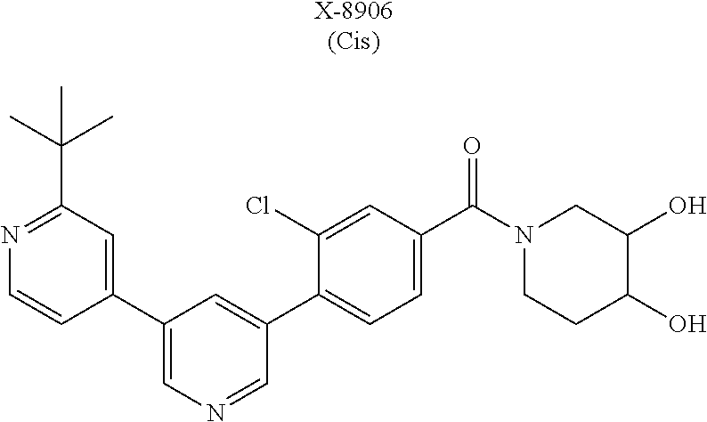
[X-8906(Cis)].C1(C2=CN=CC(C3=CC=C(C(=O)N4CCC(O)C(O)C4)C=C3Cl)=C2)=CC(C(C)(C)C)=NC=C1
